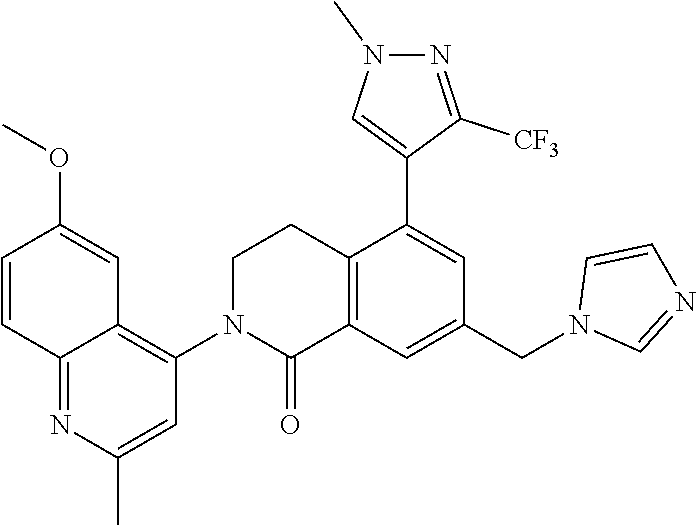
C1=CC2=NC(C)=CC(N3C(=O)C4=C(CC3)C(C3=CN(C)N=C3[CF3])=CC(CN3C=NC=C3)=C4)=C2C=C1OC
